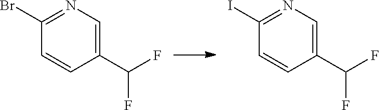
C1(C(F)F)=CN=C(Br)C=C1.C1(C(F)F)=CN=C(I)C=C1
